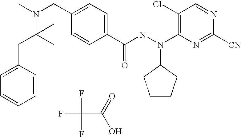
FC(C(=O)O)(F)F.N(C)(CC1=CC=C(C(NN(C2=C(Cl)C=NC([CN])=N2)C2CCCC2)=O)C=C1)C(CC1=CC=CC=C1)(C)C
